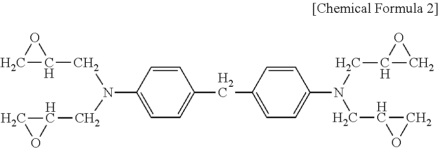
C1=C(N(CC2CO2)CC2OC2)C=CC(CC2=CC=C(N(CC3OC3)CC3CO3)C=C2)=C1
